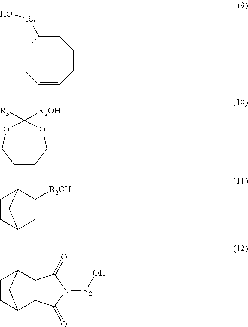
C1CC=CCCCC1[R2]O.C1=CCOC([R2OH])([R3])OC1.C1=CC2CC([R2OH])C1C2.C1=CC2C3C(C1C2)C(=O)N([R2]O)C3=O
